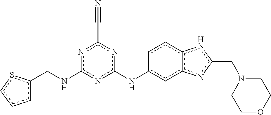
c1c(CNc2nc(Nc3cc4c(cc3)nc(CN3CCOCC3)n4)nc(C#N)n2)scc1
